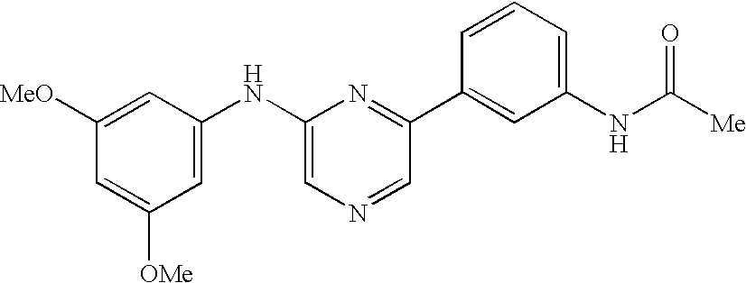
C1([MeO])=CC(NC2=CN=CC(C3=CC(NC([Me])=O)=CC=C3)=N2)=CC([OMe])=C1
